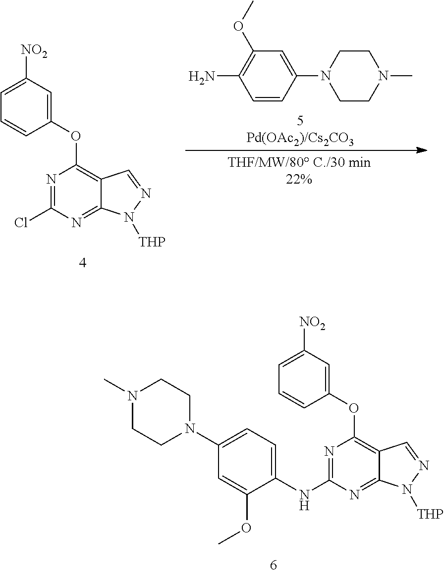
C1=CC(N2CCN(C)CC2)=CC(OC)=C1N.N1=C(Cl)N=C2C(=C1OC1=CC([NO2])=CC=C1)C=NN2[THP].N1=C(NC2=CC=C(N3CCN(C)CC3)C=C2OC)N=C2C(=C1OC1=CC([NO2])=CC=C1)C=NN2[THP]
